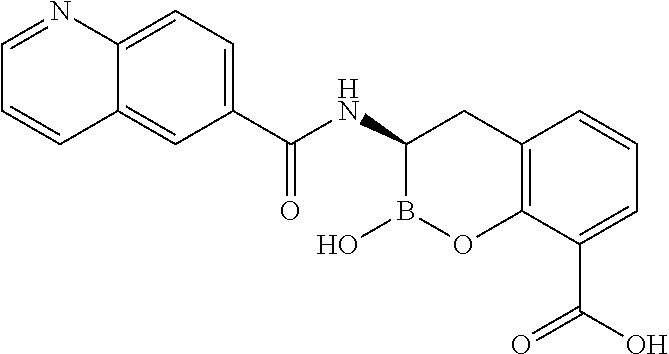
C12=C(C(C(O)=O)=CC=C1)OB(O)C(NC(=O)C1=CC=C3C(=C1)C=CC=N3)C2
